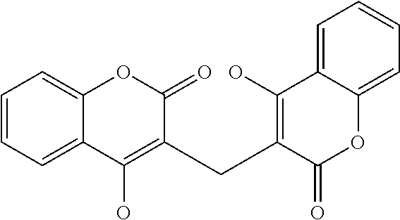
C1=CC=C2C(=C1)OC(=O)C(CC1=C(O)C3=CC=CC=C3OC1=O)=C2O
